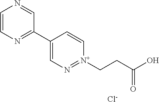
C1=CN=C(C2=CN=[N+](CCC(=O)O)C=C2)C=N1.[Cl-]
